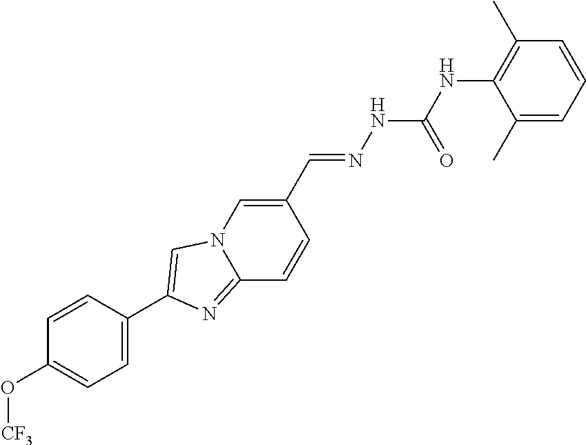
C1=CC(C2=CN3C=C(C=NNC(NC4=C(C)C=CC=C4C)=O)C=CC3=N2)=CC=C1O[CF3]
